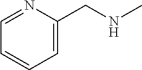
C1=CC=C(CNC)N=C1
